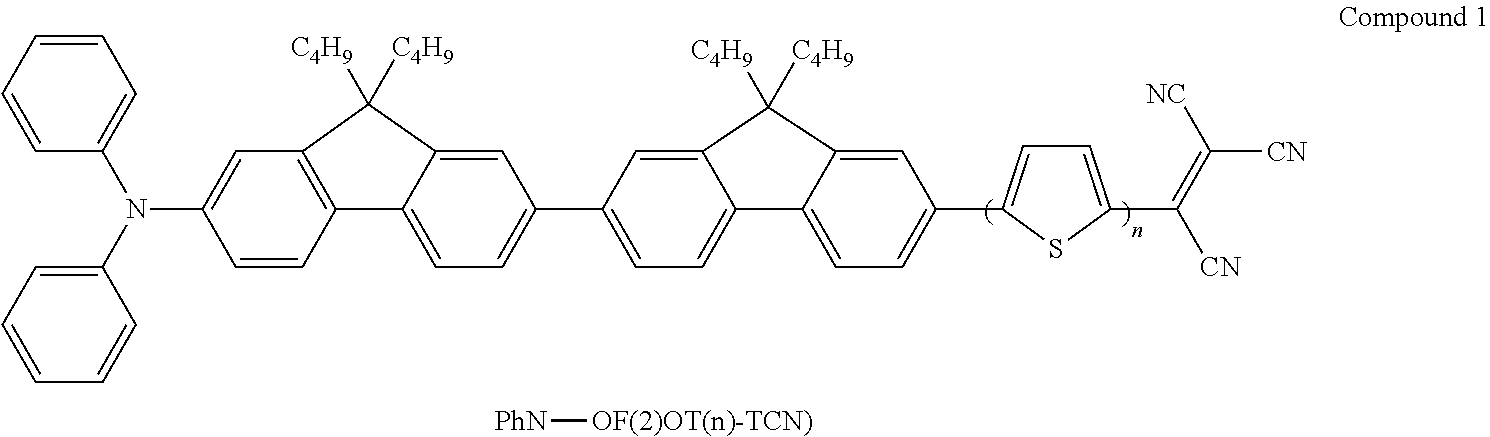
C1=CC=CC=C1N(C1=CC=CC=C1)C1=CC2=C(C=C1)C1=CC=C(C3=CC=C4C(=C3)C([C4H9])([C4H9])C3=CC(C5=CC=C(C(=C([CN])[NC])[CN])S5)=CC=C43)C=C1C2([C4H9])[C4H9].[PhN][OF(2)OT(n)-TCN)]
